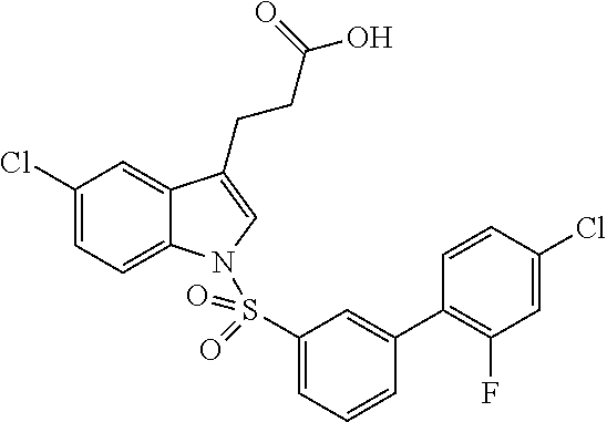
C1(Cl)=CC=C2C(=C1)C(CCC(O)=O)=CN2S(C1=CC=CC(C2=C(F)C=C(Cl)C=C2)=C1)(=O)=O
